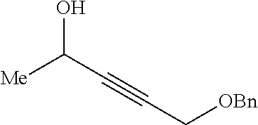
OC(C#CC[OBn])[Me]
